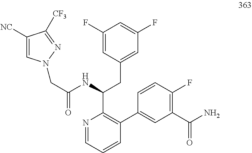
C1=C([NC])C([CF3])=NN1CC(NC(C1=C(C2=CC(C(N)=O)=C(F)C=C2)C=CC=N1)CC1=CC(F)=CC(F)=C1)=O
